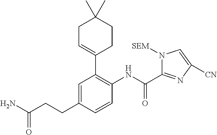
NC(CCC1=CC(C2=CCC(C)(C)CC2)=C(NC(C2=NC([CN])=CN2[SEM])=O)C=C1)=O
